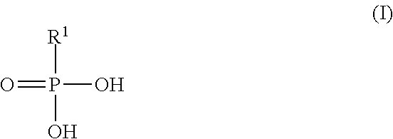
[R1]P(O)(O)=O
